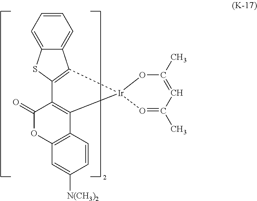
C12=C(C3=C(OC1=O)C=C([N(CH3)2])C=C3)[Ir]1(C3=C2SC2=CC=CC=C23)O=C(C)C=C(C)O1
